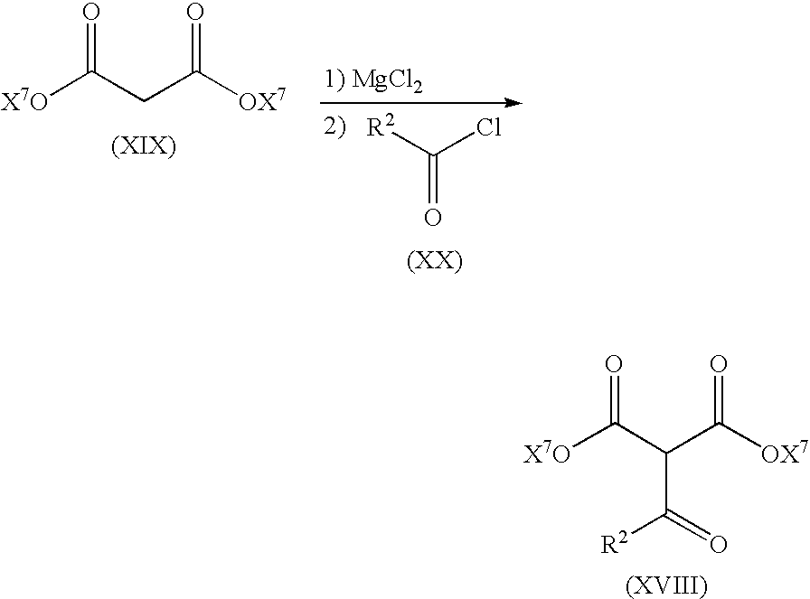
[X7O]C(C(C([OX7])=O)C(=O)[R2])=O.[X7O]C(CC([OX7])=O)=O.[R2]C(Cl)=O
